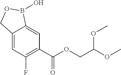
C1=C2C(=CC(F)=C1C(OCC(OC)OC)=O)COB2O
